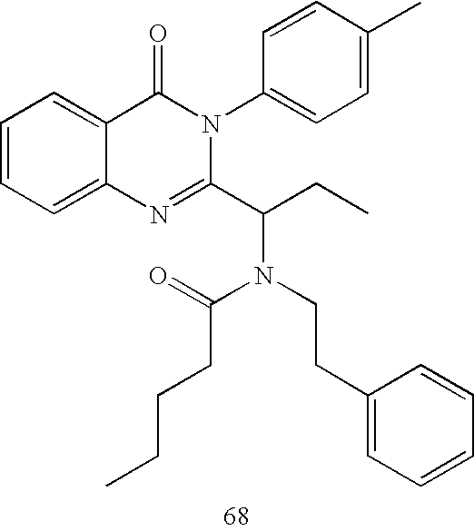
C1(N2C(=O)C3=CC=CC=C3N=C2C(N(C(CCCC)=O)CCC2=CC=CC=C2)CC)=CC=C(C)C=C1
